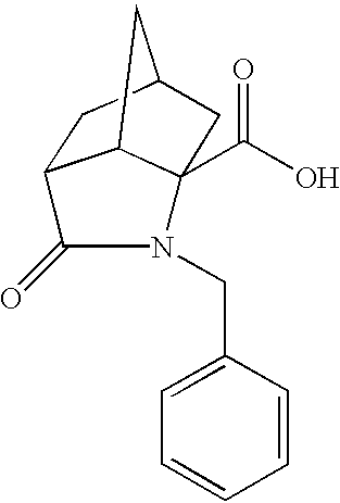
C(O)(=O)C12C3C(CC(C3)C1)C(=O)N2CC1=CC=CC=C1
